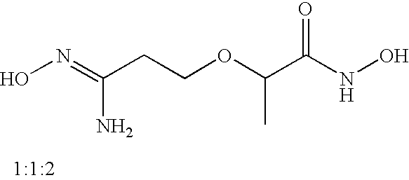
ON=C(CCOC(C(NO)=O)C)N
